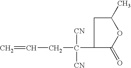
C=CCC([CN])([CN])C1C(=O)OC(C)C1
